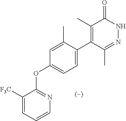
C1([F3C])=CC=CN=C1OC1=CC=C(C2=C(C)C(=O)NN=C2C)C(C)=C1
